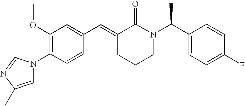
C1(OC)=C(N2C=C(C)N=C2)C=CC(C=C2CCCN(C(C3=CC=C(F)C=C3)C)C2=O)=C1
